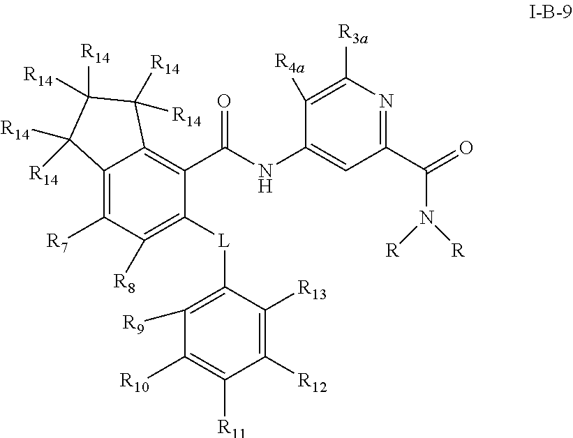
C12=C([R7])C([R8])=C([L]C3=C([R9])C([R10])=C([R11])C([R12])=C3[R13])C(C(NC3=CC(C(N([R])[R])=O)=NC([R3a])=C3[R4a])=O)=C1C([R14])([R14])C([R14])([R14])C2([R14])[R14]
